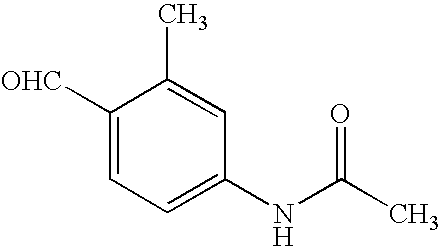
C1([OHC])=CC=C(NC(C)=O)C=C1C
